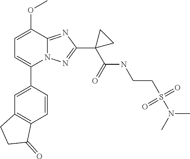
C12=C(C=CC(C3=CC=C(OC)C4=NC(C5(C(NCCS(=O)(N(C)C)=O)=O)CC5)=NN34)=C1)C(=O)CC2
